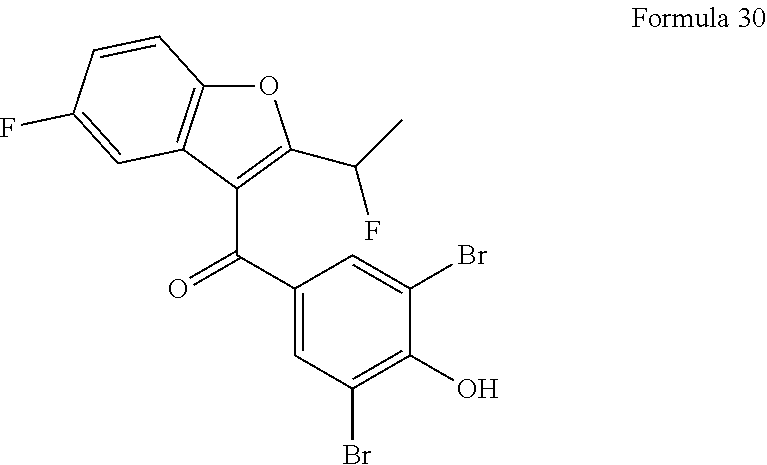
O1C2=C(C(C(C3=CC(Br)=C(O)C(Br)=C3)=O)=C1C(C)F)C=C(F)C=C2
